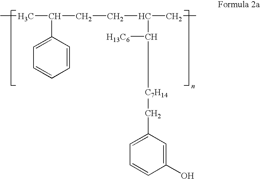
C([C7H14]CC1=CC=CC(O)=C1)([H13C6])C(CC)CCC(CC)C1=CC=CC=C1
